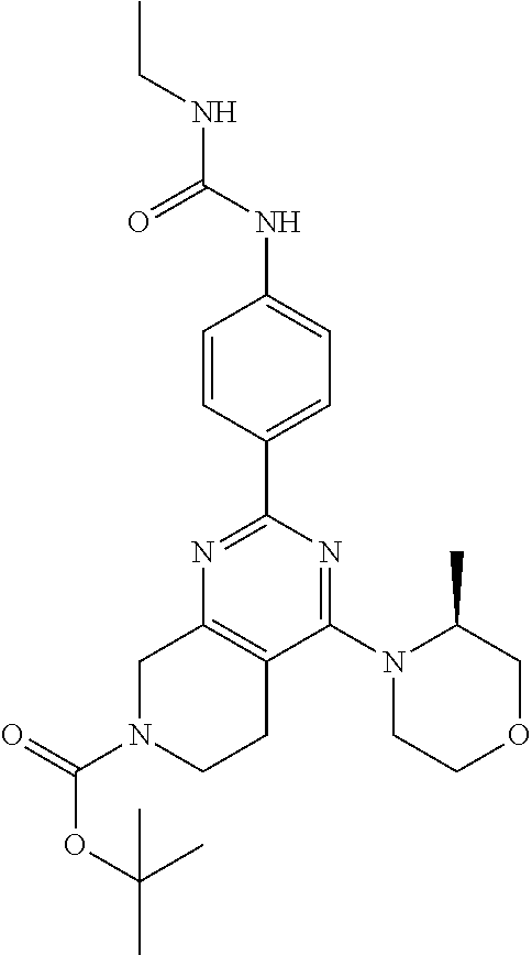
C1=CC(C2=NC3=C(C(N4CCOCC4C)=N2)CCN(C(=O)OC(C)(C)C)C3)=CC=C1NC(NCC)=O
